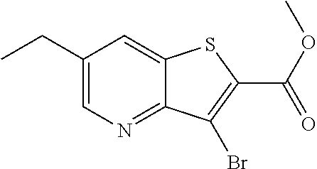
C1(CC)=CN=C2C(=C1)SC(C(OC)=O)=C2Br
